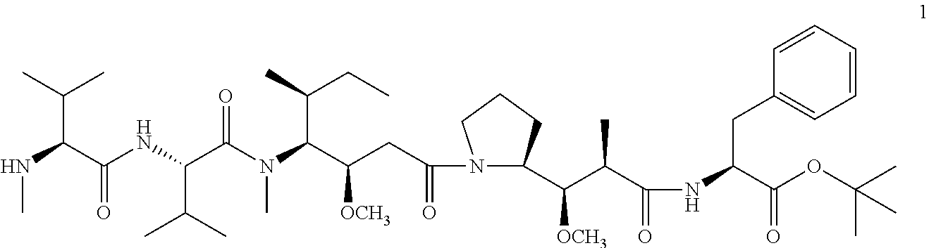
CNC(C(C)C)C(=O)NC(C(C)C)C(N(C)C(C(CC)C)C([OCH3])CC(=O)N1C(C([OCH3])C(C)C(=O)NC(C(OC(C)(C)C)=O)CC2=CC=CC=C2)CCC1)=O
